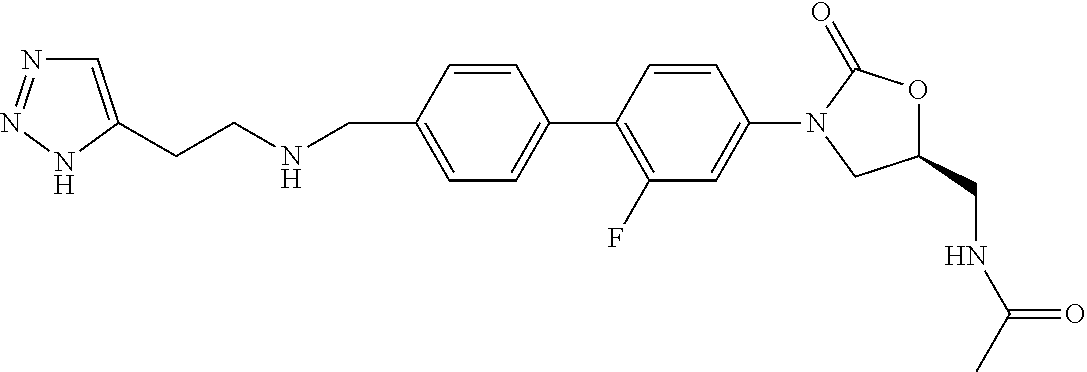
C1(N2CC(CNC(C)=O)OC2=O)=CC(F)=C(C2=CC=C(CNCCC3=CN=NN3)C=C2)C=C1
